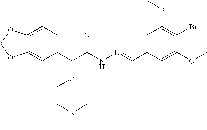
C12=CC(C(C(NN=CC3=CC(OC)=C(Br)C(OC)=C3)=O)OCCN(C)C)=CC=C1OCO2
